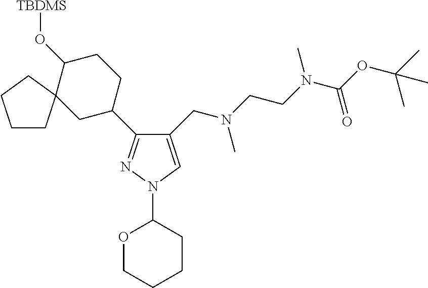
C1(CN(CCN(C)C(OC(C)(C)C)=O)C)=CN(C2OCCCC2)N=C1C1CCC(O[TBDMS])C2(C1)CCCC2
